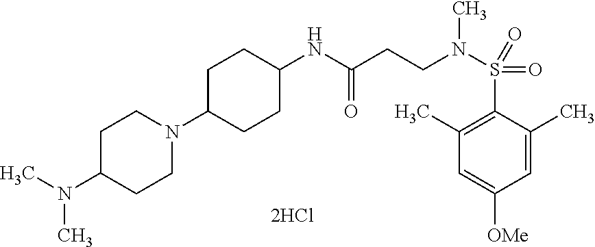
C(=O)(CCN(S(C1=C(C)C=C([OMe])C=C1C)(=O)=O)C)NC1CCC(N2CCC(N(C)C)CC2)CC1
